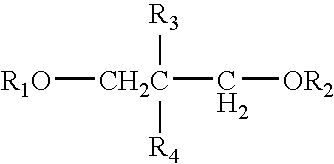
[R1O][CH2C](C[OR2])([R3])[R4]
